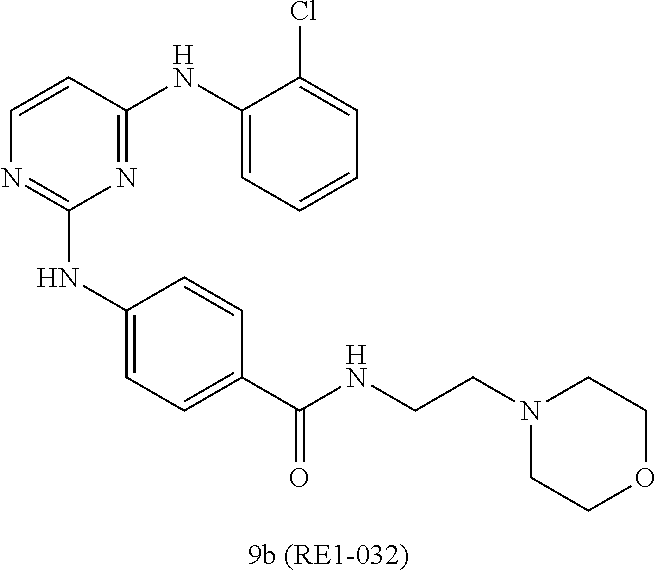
C1=CC(NC2=CC=CC=C2Cl)=NC(NC2=CC=C(C(NCCN3CCOCC3)=O)C=C2)=N1
